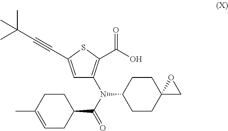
C12(CCC(N(C3=C(C(O)=O)SC(C#CC(C)(C)C)=C3)C(=O)C3CC=C(C)CC3)CC1)CO2
